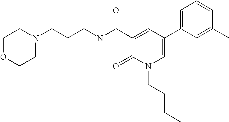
C(CNC(C1=CC(C2=CC=CC(C)=C2)=CN(CCCC)C1=O)=O)CN1CCOCC1
